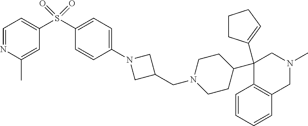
C1(C2CCN(CC3CN(C4=CC=C(S(=O)(C5=CC=NC(C)=C5)=O)C=C4)C3)CC2)(C2=CCCC2)C2=C(C=CC=C2)CN(C)C1
